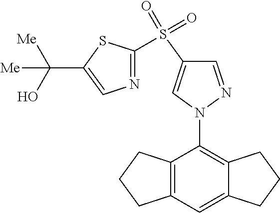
N1(C2=C3C(=CC4=C2CCC4)CCC3)N=CC(S(C2=NC=C(C(O)([Me])[Me])S2)(=O)=O)=C1
